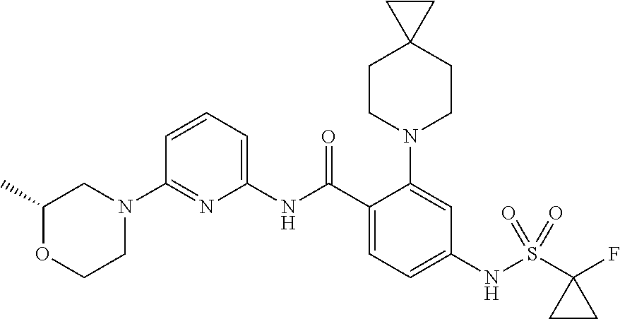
N1(C2=NC(NC(C3=CC=C(NS(C4(F)CC4)(=O)=O)C=C3N3CCC4(CC3)CC4)=O)=CC=C2)CC(C)OCC1
